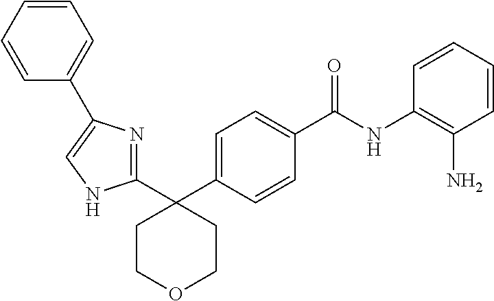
C1=C(C2(C3=NC(C4=CC=CC=C4)=CN3)CCOCC2)C=CC(C(NC2=C(N)C=CC=C2)=O)=C1
